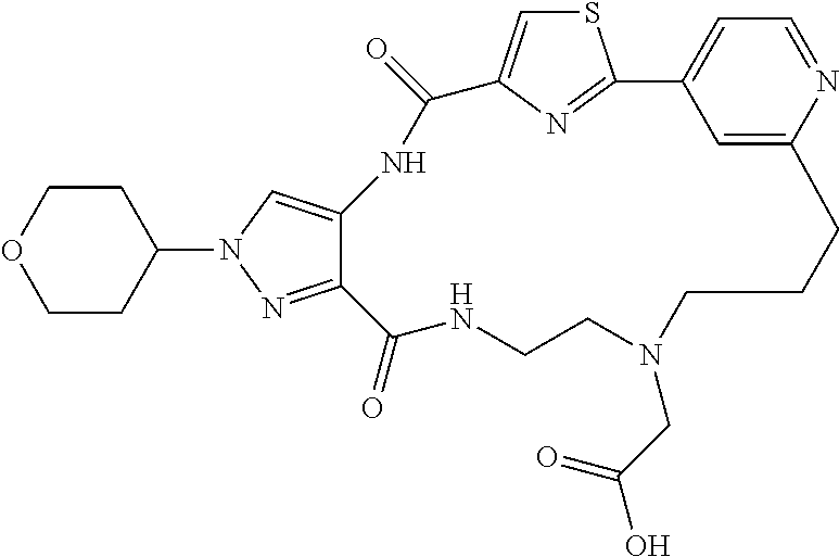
S1C=C2N=C1C1=CC=NC(=C1)CCCN(CC(O)=O)CCNC(=O)C1=NN(C3CCOCC3)C=C1NC2=O
